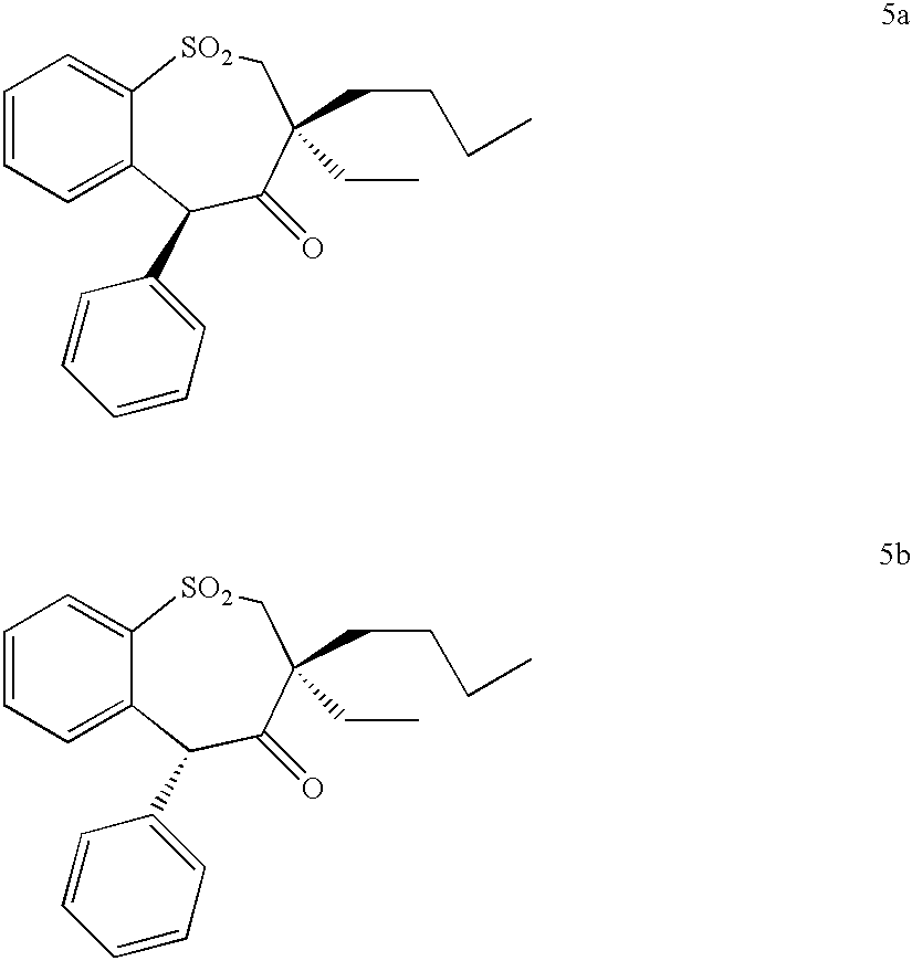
C1=CC=C2C(=C1)[SO2]CC(CC)(CCCC)C(=O)C2C1=CC=CC=C1.C1=CC=C2C(=C1)[SO2]CC(CC)(CCCC)C(=O)C2C1=CC=CC=C1
